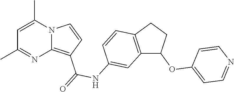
C1=C(C)N2C(=C(C(=O)NC3=CC4=C(C=C3)CCC4OC3=CC=NC=C3)C=C2)N=C1C
